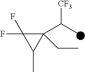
C1(C(C)[CF3])(CC)C(F)(F)C1C
